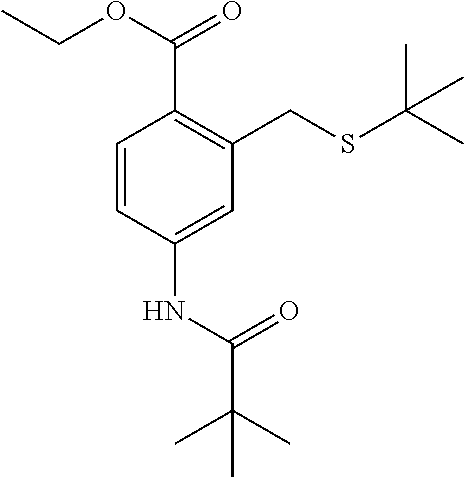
C1=CC(NC(C(C)(C)C)=O)=CC(CSC(C)(C)C)=C1C(OCC)=O
